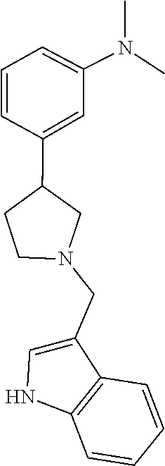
C1(CN2CC(C3=CC(N(C)C)=CC=C3)CC2)=CNC2=C1C=CC=C2
